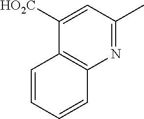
N1=C(C)C=C([HO2C])C2=C1C=CC=C2
